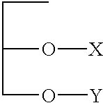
CCC(O[X])CO[Y]
